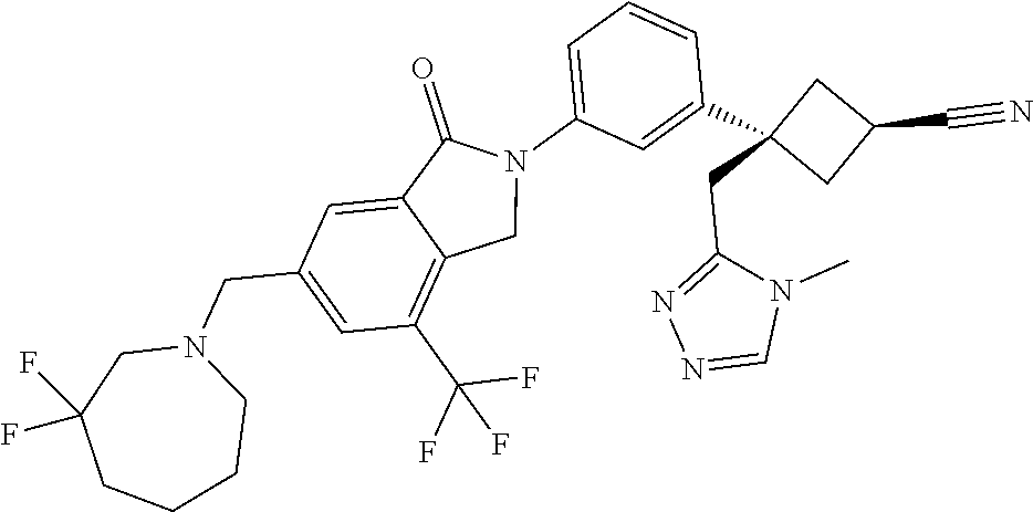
N1(C2=CC=CC(C3(CC4=NN=CN4C)CC(C#N)C3)=C2)C(=O)C2=CC(CN3CC(F)(F)CCCC3)=CC(C(F)(F)F)=C2C1
